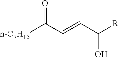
[n-C7H15]C(C=CC([R])O)=O
